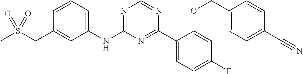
C1(NC2=NC=NC(C3=CC=C(F)C=C3OCC3=CC=C(C#N)C=C3)=N2)=CC=CC(CS(C)(=O)=O)=C1
